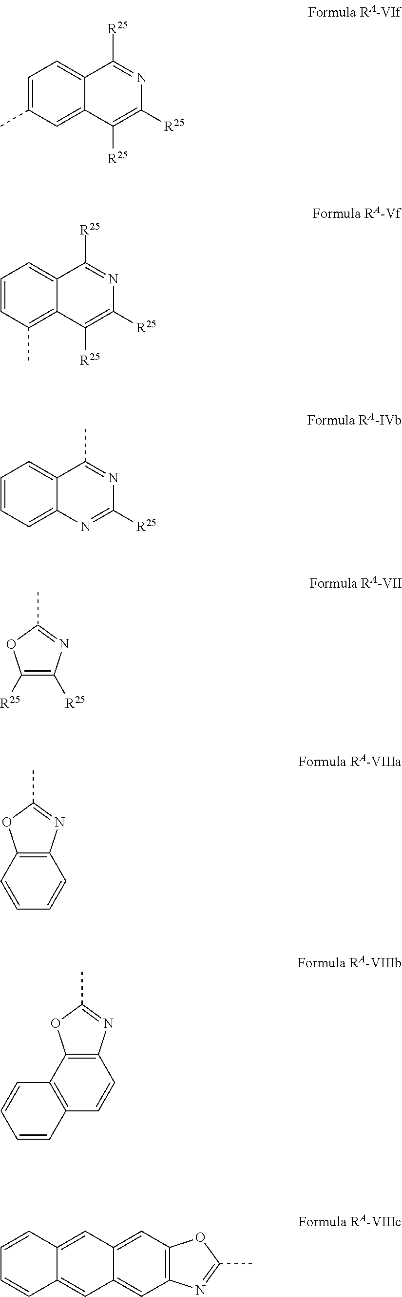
C1=C(C)C=C2C(=C1)C([R25])=NC([R25])=C2[R25].C1=CC(C)=C2C(=C1)C([R25])=NC([R25])=C2[R25].C1=CC=C2C(=C1)C(C)=NC([R25])=N2.C1([R25])=C([R25])N=C(C)O1.C12=C(N=C(C)O1)C=CC=C2.C12=C(N=C(C)O1)C=CC1=C2C=CC=C1.C1=CC2=CC3=CC4=C(C=C3C=C2C=C1)N=C(C)O4
